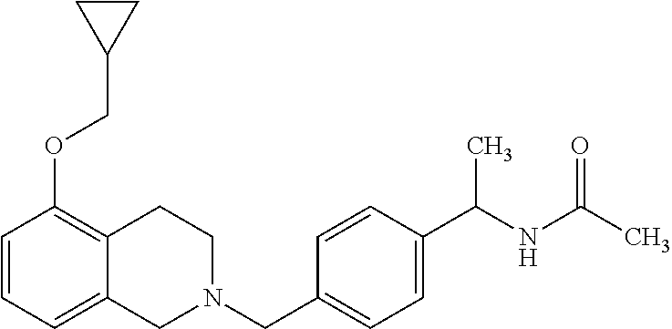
C1=CC=C2C(=C1OCC1CC1)CCN(CC1=CC=C(C(NC(C)=O)C)C=C1)C2
